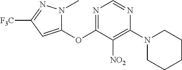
C1(OC2=NC=NC(N3CCCCC3)=C2[NO2])=CC([F3C])=NN1C
